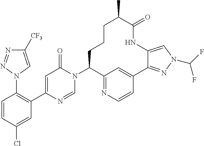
C1=CC(Cl)=CC(C2=CC(=O)N(C3CCCC(C)C(=O)NC4=CN(C(F)F)N=C4C4=CC3=NC=C4)C=N2)=C1N1N=NC([CF3])=C1
